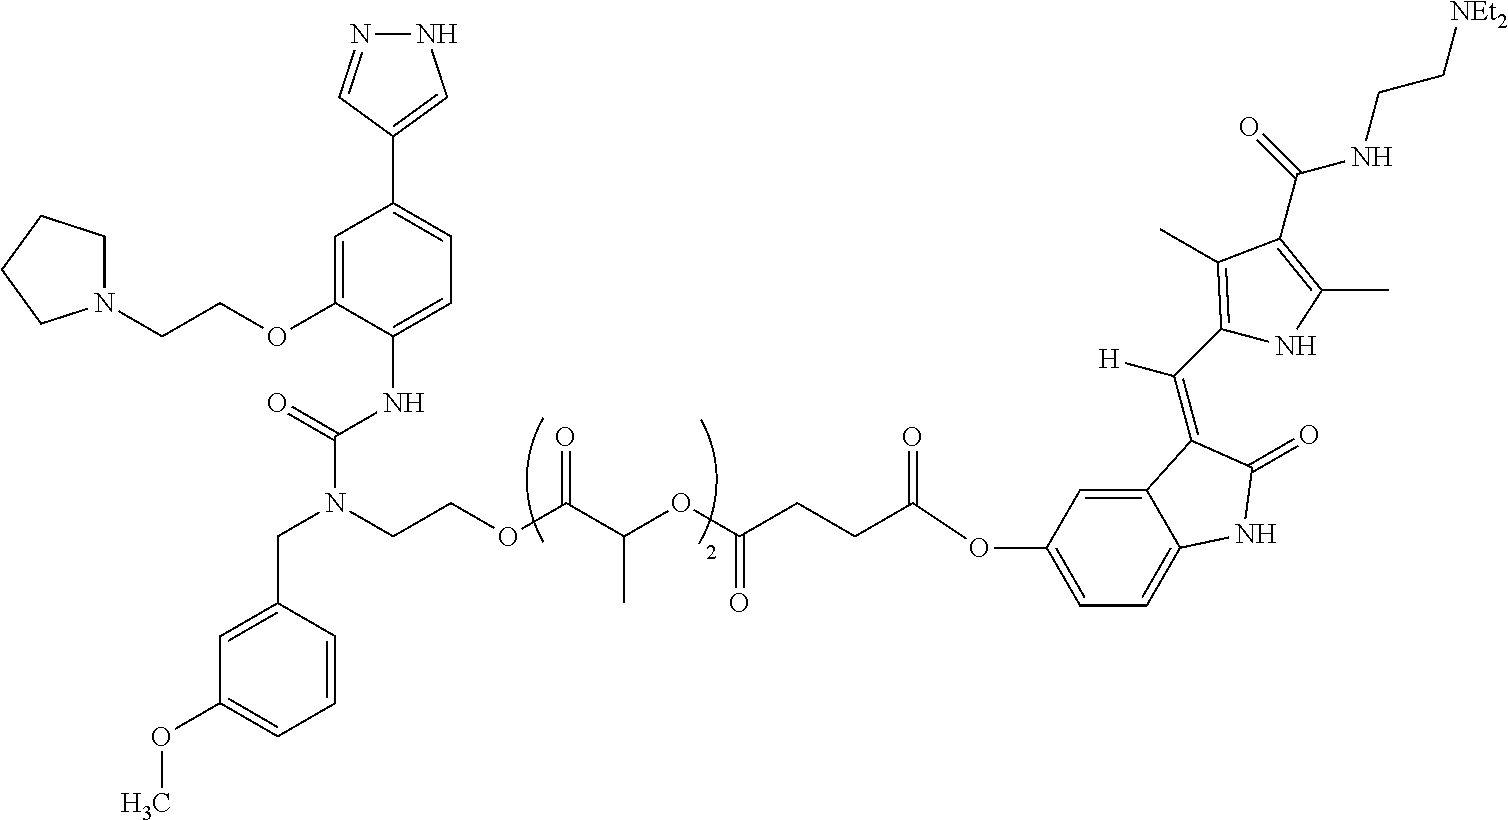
N1N=CC(C2=CC=C(NC(N(CCOC(C(OC(CCC(OC3=CC=C4C(=C3)C(=C(C3=C(C)C(C(=O)NCC[NEt2])=C(C)N3)[H])C(=O)N4)=O)=O)C)=O)CC3=CC(OC)=CC=C3)=O)C(OCCN3CCCC3)=C2)=C1
